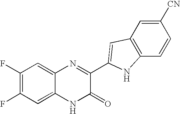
C1=C2C(=CC(F)=C1F)N=C(C1=CC3=C(C=CC([CN])=C3)N1)C(=O)N2
